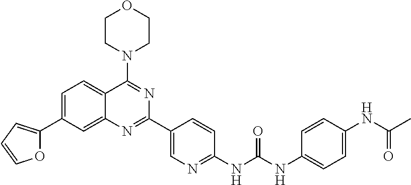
O1C(C2=CC=C3C(=C2)N=C(C2=CN=C(NC(NC4=CC=C(NC(C)=O)C=C4)=O)C=C2)N=C3N2CCOCC2)=CC=C1
